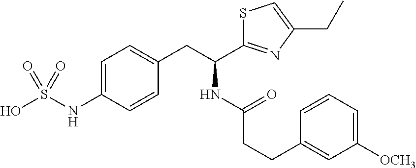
C1=C(NS(O)(=O)=O)C=CC(CC(NC(CCC2=CC([OCH3])=CC=C2)=O)C2=NC(CC)=CS2)=C1
